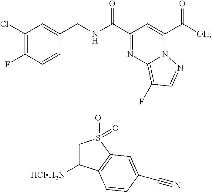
C1(Cl)=C(F)C=CC(CNC(=O)C2=NC3=C(F)C=NN3C(C(=O)[OH])=C2)=C1.C1C([HClH2N])C2=C(S1(=O)=O)C=C(C#N)C=C2
